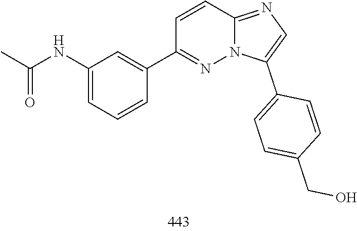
C1(C2=CC(NC(C)=O)=CC=C2)=NN2C(=NC=C2C2=CC=C(CO)C=C2)C=C1
